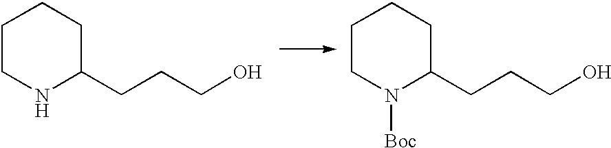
C1CNC(CCCO)CC1.C1CN([Boc])C(CCCO)CC1
